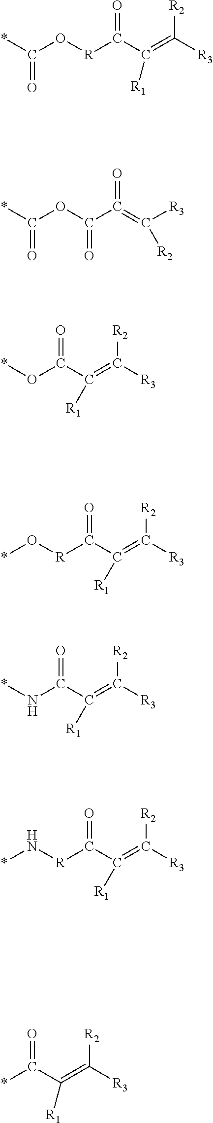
C(=O)(O[R]C(C(=C([R2])[R3])[R1])=O)*.C(=O)(OC(C(=C([R3])[R2])=O)=O)*.O(C(C(=C([R2])[R3])[R1])=O)*.[R](C(C(=C([R2])[R3])[R1])=O)O*.N(C(C(=C([R2])[R3])[R1])=O)*.[R](C(C(=C([R2])[R3])[R1])=O)N*.*C(C(=C([R2])[R3])[R1])=O
